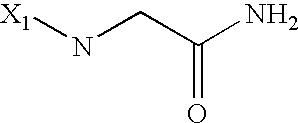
O=C(CN[X1])N
